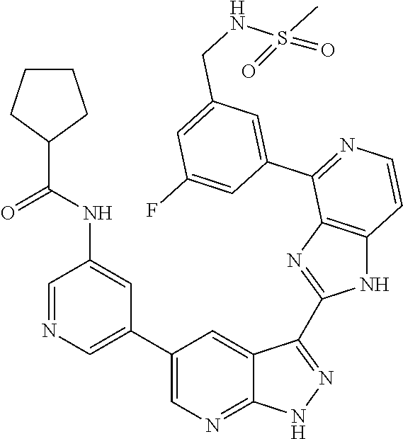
C1=NC=C(C2=CN=C3C(=C2)C(C2=NC4=C(N2)C=CN=C4C2=CC(CNS(C)(=O)=O)=CC(F)=C2)=NN3)C=C1NC(C1CCCC1)=O
